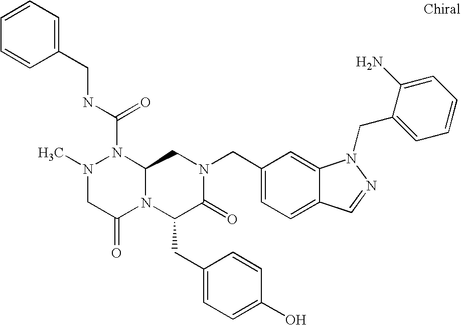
N1(C(NCC2=CC=CC=C2)=O)N(C)CC(=O)N2C1CN(CC1=CC=C3C(=C1)N(CC1=CC=CC=C1N)N=C3)C(=O)C2CC1=CC=C(O)C=C1
